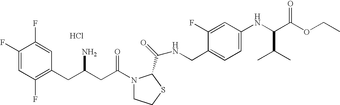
Cl.C1(F)=CC(F)=C(CC(CC(=O)N2CCSC2C(=O)NCC2=CC=C(NC(C(OCC)=O)C(C)C)C=C2F)N)C=C1F
